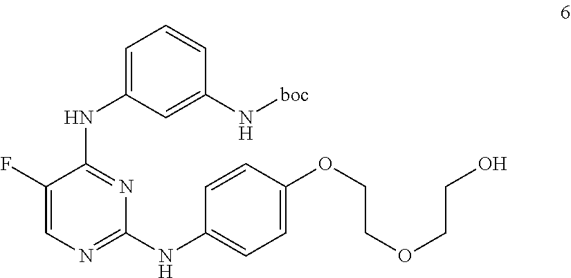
C1=C(NC2=NC(NC3=CC=C(OCCOCCO)C=C3)=NC=C2F)C=C(N[boc])C=C1
